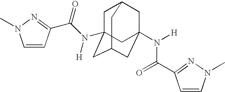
C1=CC(C(N([H])C23CC4CC(N([H])C(=O)C5=NN(C)C=C5)(CC(C2)C4)C3)=O)=NN1C
